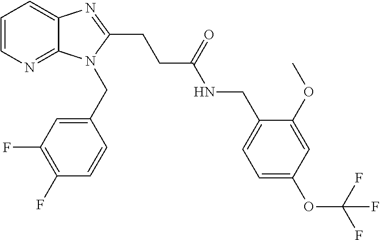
C1=CN=C2C(=C1)N=C(CCC(NCC1=CC=C(OC(F)(F)F)C=C1OC)=O)N2CC1=CC(F)=C(F)C=C1
